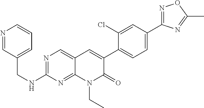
N1=C(C2=CC=C(C3=CC4=CN=C(NCC5=CC=CN=C5)N=C4N(CC)C3=O)C(Cl)=C2)N=C(C)O1
